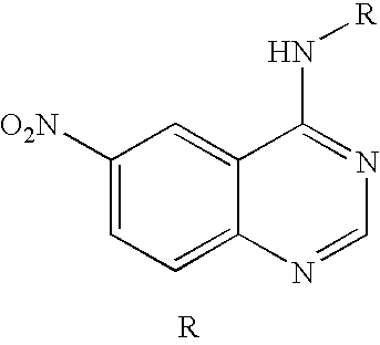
C1([O2N])=CC=C2C(=C1)C(N[R])=NC=N2
